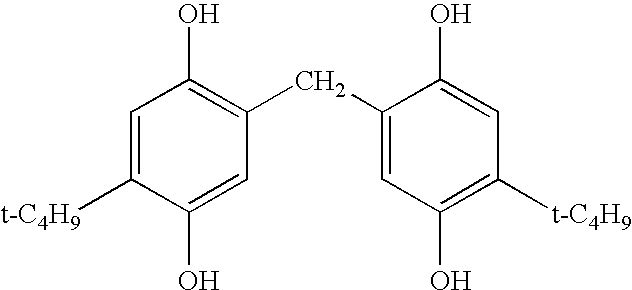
C1=C([t-C4H9])C(O)=CC(CC2=CC(O)=C([t-C4H9])C=C2O)=C1O
